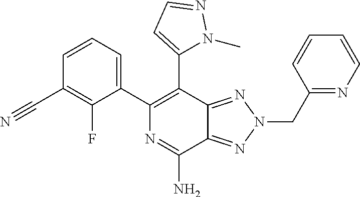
C1=CC=CN=C1CN1N=C2C(N)=NC(C3=CC=CC(C#N)=C3F)=C(C3=CC=NN3C)C2=N1
